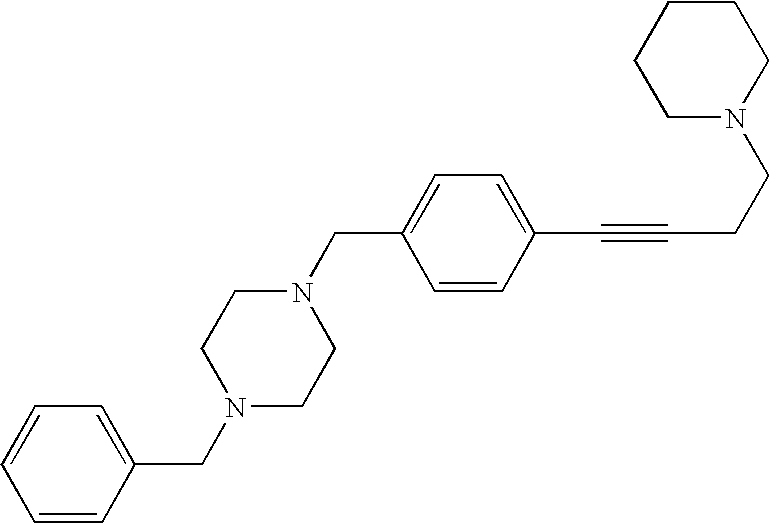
C(C1=CC=CC=C1)N1CCN(CC2=CC=C(C#CCCN3CCCCC3)C=C2)CC1
